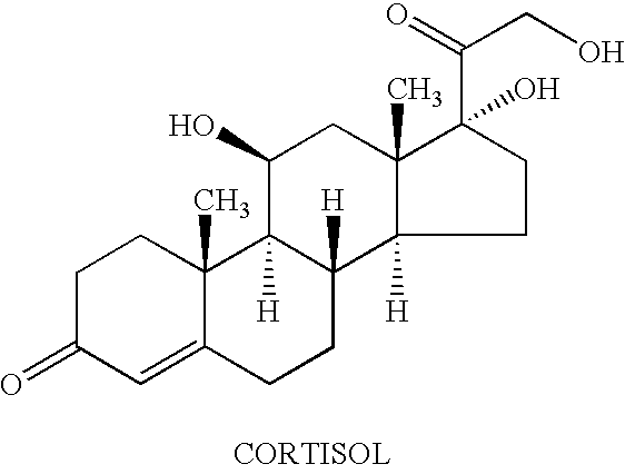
C1C(=O)C=C2C(C)(C1)C1([H])C([H])(CC2)C2([H])C(C)(CC1O)C(C(=O)CO)(O)CC2
